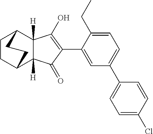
C1CC2C3([H])C([H])(C1CC2)C(O)=C(C1=CC(C2=CC=C(Cl)C=C2)=CC=C1CC)C3=O
